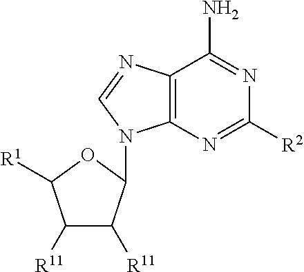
[R11]C1C([R11])C(N2C3=C(C(N)=NC([R2])=N3)N=C2)OC1[R1]
